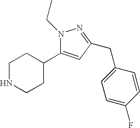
C1NCCC(C2=CC(CC3=CC=C(F)C=C3)=NN2CC)C1
